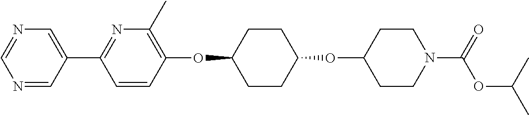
C1=CC(OC2CCC(OC3CCN(C(OC(C)C)=O)CC3)CC2)=C(C)N=C1C1=CN=CN=C1
